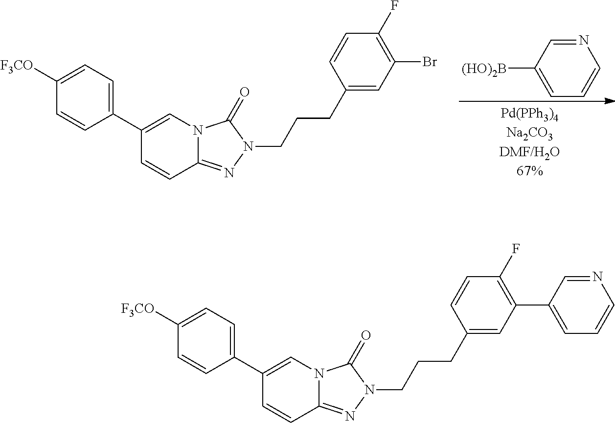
C1(C2=CC=C([F3CO])C=C2)=CN2C(=NN(CCCC3=CC(Br)=C(F)C=C3)C2=O)C=C1.N1=CC([(HO)2B])=CC=C1.C1(C2=CC=C([F3CO])C=C2)=CN2C(=NN(CCCC3=CC(C4=CC=CN=C4)=C(F)C=C3)C2=O)C=C1
